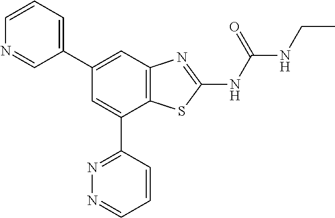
C12=C(C=C(C3=CC=CN=C3)C=C1C1=NN=CC=C1)N=C(NC(NCC)=O)S2
